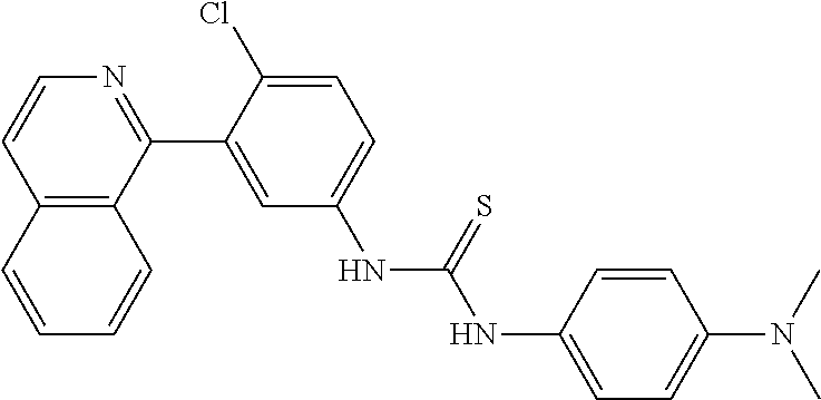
C12=C(C(C3=CC(NC(=S)NC4=CC=C(N(C)C)C=C4)=CC=C3Cl)=NC=C1)C=CC=C2
